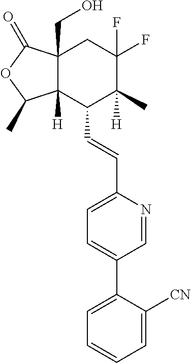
C1(C=CC2=CC=C(C3=CC=CC=C3[CN])C=N2)C2([H])C(CO)(CC(F)(F)C1(C)[H])C(=O)OC2C
